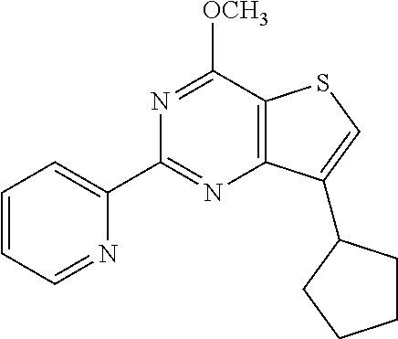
N1=C(C2=CC=CC=N2)N=C([OCH3])C2=C1C(C1CCCC1)=CS2
